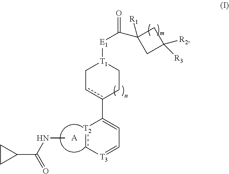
[T2]1c[T3]=CC=C1c1cC[T1]([E1]C(=O)C2([R1])CC([R2])([R3])C2)CC1.[A].CNC(C1CC1)=O
